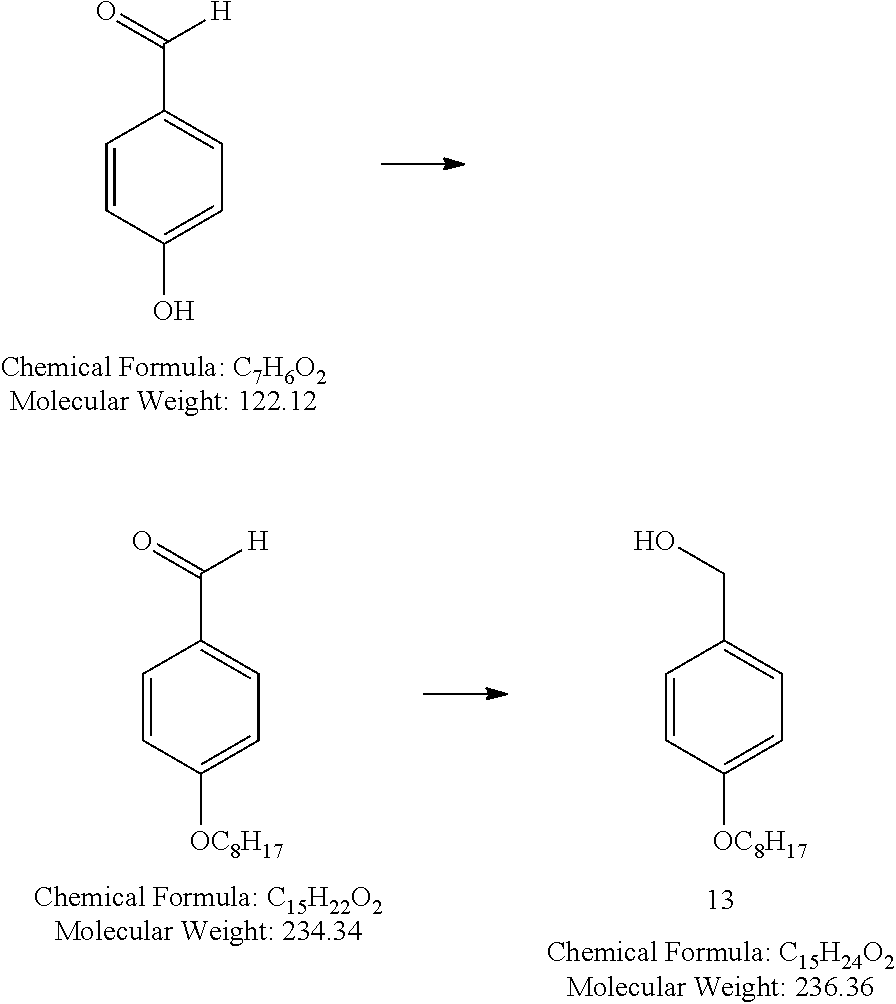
C1=CC([OC8H17])=CC=C1C(=O)[H].C1=CC([OC8H17])=CC=C1CO.C1=CC(O)=CC=C1C(=O)[H]
